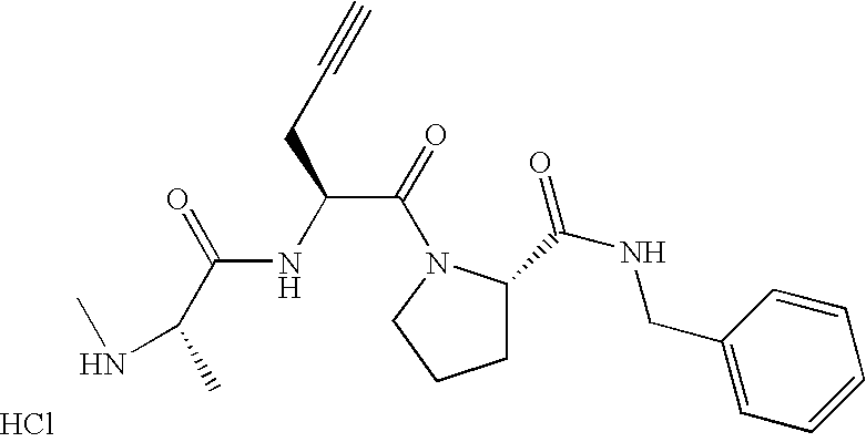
Cl.C1CCN(C(=O)C(NC(C(C)NC)=O)CC#C)C1C(NCC1=CC=CC=C1)=O
